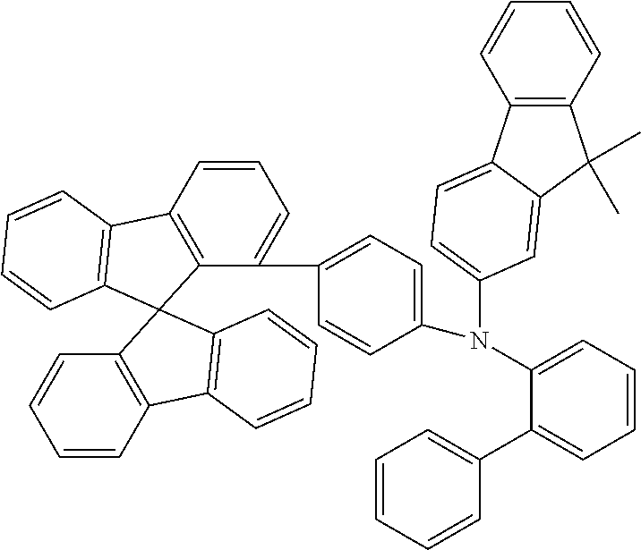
C1=CC2=C(C(C3=CC=C(N(C4=CC=CC=C4C4=CC=CC=C4)C4=CC=C5C6=C(C(C)(C)C5=C4)C=CC=C6)C=C3)=C1)C1(C3=C2C=CC=C3)C2=C(C=CC=C2)C2=C1C=CC=C2
